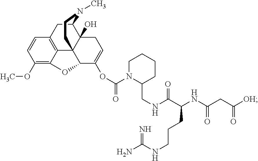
C1(OC)=C2C3=C(C=C1)CC1C4(O)C3(C(C(OC(=O)N3C(CNC(C(NC(CC([OH])=O)=O)CCCNC(N)=N)=O)CCCC3)=CC4)O2)CCN1C
